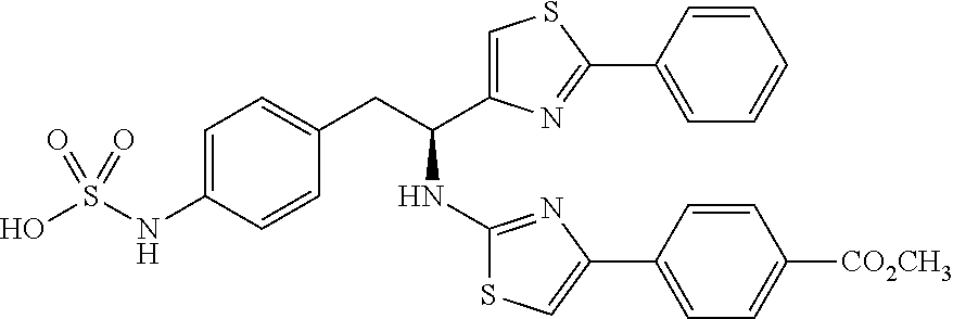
C1=C(NS(O)(=O)=O)C=CC(CC(NC2=NC(C3=CC=C([CO2CH3])C=C3)=CS2)C2=CSC(C3=CC=CC=C3)=N2)=C1
